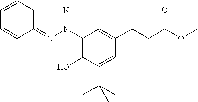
O(C)C(CCC1=CC(N2N=C3C=CC=CC3=N2)=C(O)C(C(C)(C)C)=C1)=O
